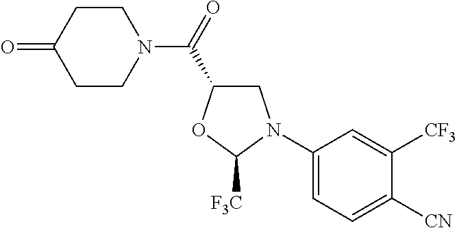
C1(N2CC(C(=O)N3CCC(=O)CC3)OC2[F3C])=CC=C([CN])C([CF3])=C1
